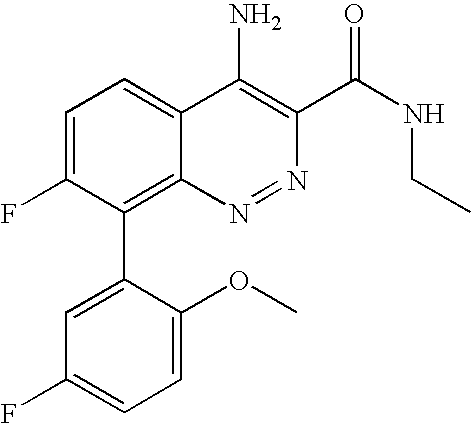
C1=C(F)C(C2=CC(F)=CC=C2OC)=C2C(=C1)C(N)=C(C(NCC)=O)N=N2
